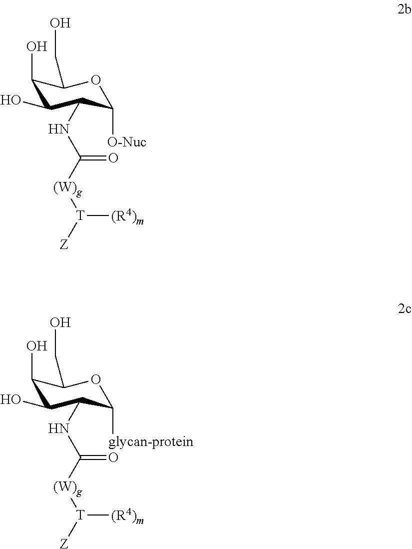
C1(O)C(O)C(NC([(W)g][T]([(R4)m])[Z])=O)C([O-Nuc])OC1CO.C1(O)C(O)C(NC([(W)g][T]([(R4)m])[Z])=O)C([glycan-protein])OC1CO
